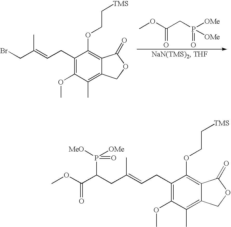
C1(CC=C(CBr)C)=C(OC)C(C)=C2C(=C1OCC[TMS])C(=O)OC2.C(=O)(CP(=O)([OMe])[OMe])OC.C1(CC=C(CC(P([OMe])([MeO])=O)C(=O)OC)C)=C(OC)C(C)=C2C(=C1OCC[TMS])C(=O)OC2
